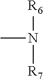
[R6]N([R7])C
